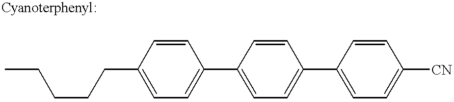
CCCCCC1=CC=C(C2=CC=C(C3=CC=C([CN])C=C3)C=C2)C=C1
